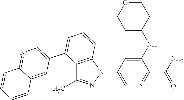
C12=C(N(C3=CN=C(C(N)=O)C(NC4CCOCC4)=C3)N=C1C)C=CC=C2C1=CN=C2C(=C1)C=CC=C2
